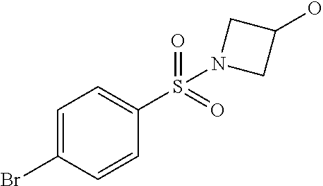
C1=C(Br)C=CC(S(=O)(=O)N2CC(O)C2)=C1
